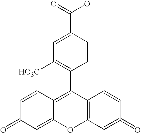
C12=C(C(C3=C([HO3C])C=C(C(O)=O)C=C3)=C3C(=CC(=O)C=C3)O1)C=CC(=O)=C2
